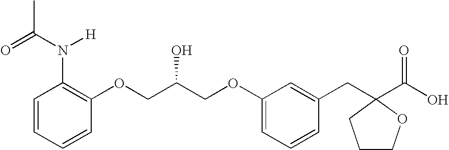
C1=CC=CC(OCC(COC2=CC=CC(CC3(C(=O)O)OCCC3)=C2)O)=C1N([H])C(C)=O
